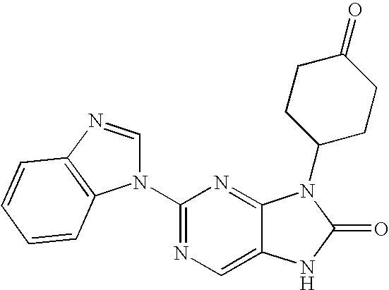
C12=CN=C(N3C=NC4=C3C=CC=C4)N=C1N(C1CCC(=O)CC1)C(=O)N2
